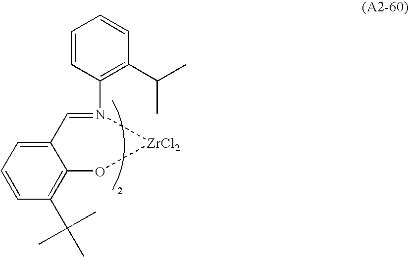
C12=CC=CC(C(C)(C)C)=C1O[ZrCl2]N(C1=C(C(C)C)C=CC=C1)=C2
